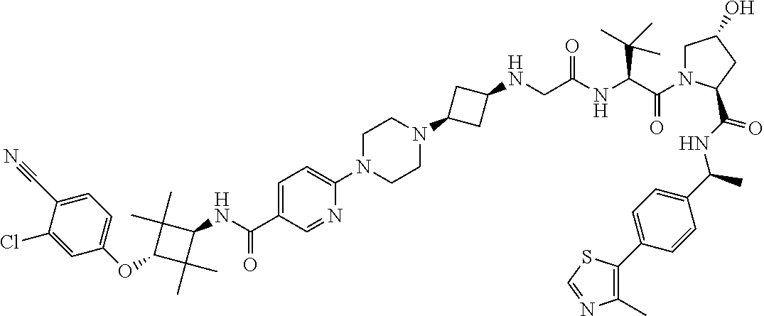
C1(NC(C2=CC=C(N3CCN(C4CC(NCC(NC(C(=O)N5CC(O)CC5C(NC(C)C5=CC=C(C6=C(C)N=CS6)C=C5)=O)C(C)(C)C)=O)C4)CC3)N=C2)=O)C(C)(C)C(OC2=CC=C(C#N)C(Cl)=C2)C1(C)C
